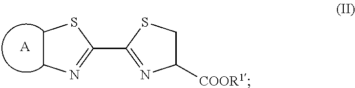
C1(C2=NC([COOR1])CS2)=NCCS1.[A]
